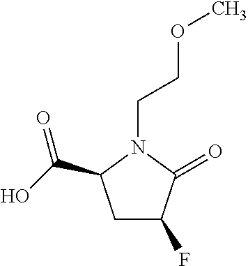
C(N1C(=O)C(F)CC1C(O)=O)COC
